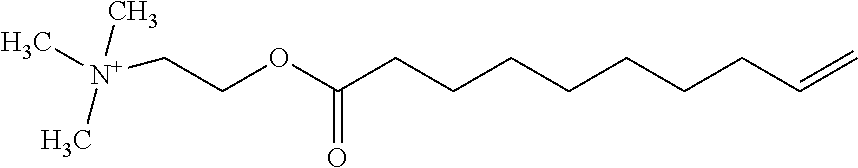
C(OC(CCCCCCCC=C)=O)C[N+](C)(C)C
